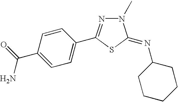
C1=C(C(N)=O)C=CC(C2=NN(C)C(=NC3CCCCC3)S2)=C1
